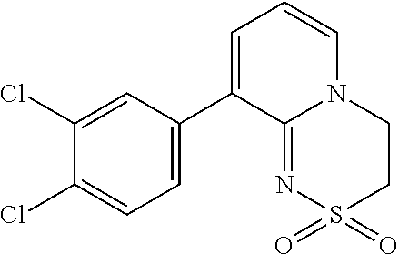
C1=C(C2=CC=CN3C2=NS(=O)(=O)CC3)C=C(Cl)C(Cl)=C1
